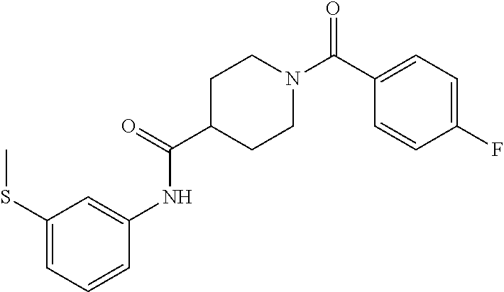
C1(C(N2CCC(C(=O)NC3=CC(SC)=CC=C3)CC2)=O)=CC=C(F)C=C1
